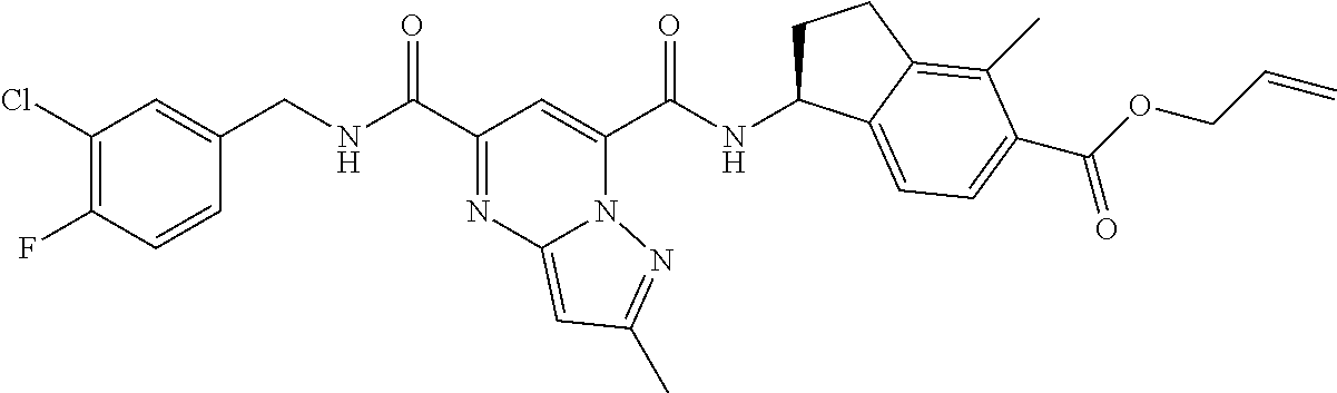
C1(Cl)=C(F)C=CC(CNC(=O)C2=NC3=CC(C)=NN3C(C(=O)NC3CCC4=C(C)C(C(=O)OCC=C)=CC=C34)=C2)=C1
